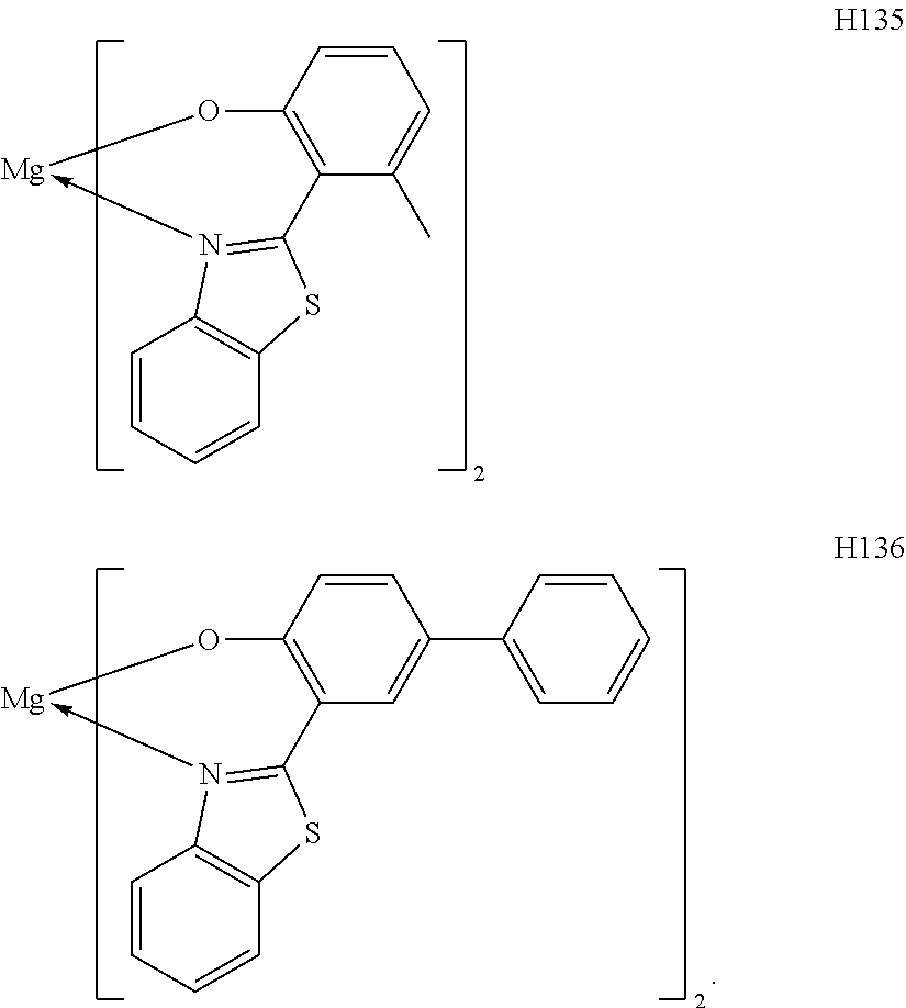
C1=CC=CC2=C1N1->[Mg]OC3=C(C(C)=CC=C3)C=1S2.C1=CC=CC2=C1N1->[Mg]OC3=C(C=C(C4=CC=CC=C4)C=C3)C=1S2
